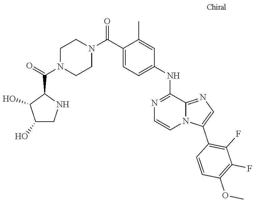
C1=CC(C2=CN=C3N2C=CN=C3NC2=CC=C(C(N3CCN(C(C4C(O)C(O)CN4)=O)CC3)=O)C(C)=C2)=C(F)C(F)=C1OC
